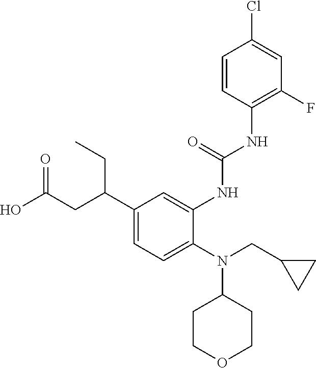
N(C1CCOCC1)(CC1CC1)C1=CC=C(C(CC(O)=O)CC)C=C1NC(NC1=C(F)C=C(Cl)C=C1)=O
